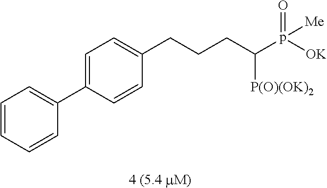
C1=CC=CC(C2=CC=C(CCCC(p([OK])(=O)[Me])[P(O)(OK)2])C=C2)=C1
